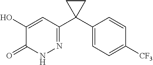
C1(O)=CC(C2(C3=CC=C([CF3])C=C3)CC2)=NNC1=O
